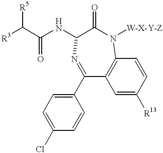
C1(C2=CC=C(Cl)C=C2)=NC(NC(=O)C([R5])[R3])C(=O)N([W-X-Y-Z])C2=C1C=C([R13])C=C2
